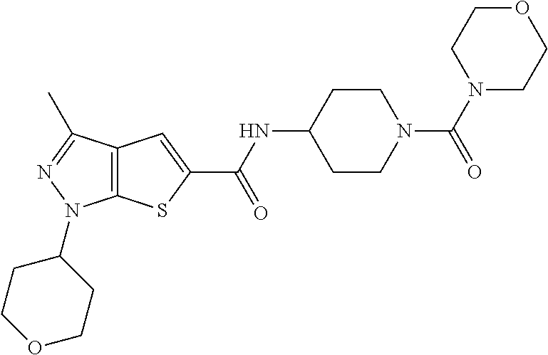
C12=C(SC(C(NC3CCN(C(N4CCOCC4)=O)CC3)=O)=C1)N(C1CCOCC1)N=C2C
